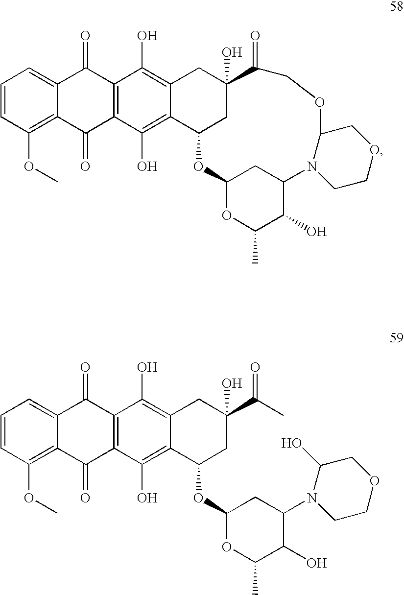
C1=CC(OC)=C2C(=C1)C(=O)C1=C(C2=O)C(O)=C2C(=C1O)CC1(O)CC2OC2OC(C)C(O)C(C2)N2C(COCC2)OCC1=O.C1=CC(OC)=C2C(=C1)C(=O)C1=C(C2=O)C(O)=C2C(=C1O)CC(C(=O)C)(O)CC2OC1OC(C)C(O)C(N2C(O)COCC2)C1
